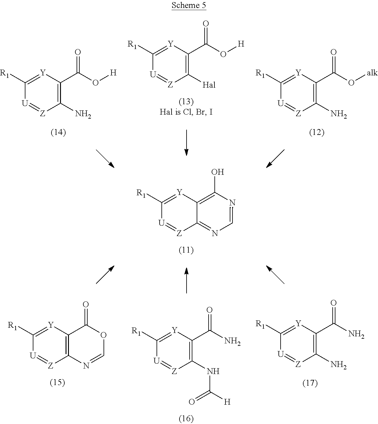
C1(N)=C(C(O[H])=O)[Y]=C([R1])[U]=[Z]1.C1([Hal])=C(C(O[H])=O)[Y]=C([R1])[U]=[Z]1.C1(N)=C(C(O[alk])=O)[Y]=C([R1])[U]=[Z]1.C12=NC=NC(O)=C1[Y]=C([R1])[U]=[Z]2.C1(NC([H])=O)=C(C(N)=O)[Y]=C([R1])[U]=[Z]1.C12=C([Y]=C([R1])[U]=[Z]1)C(=O)OC=N2.C1(N)=C(C(N)=O)[Y]=C([R1])[U]=[Z]1
